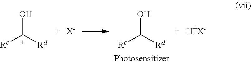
[Rc][C+]([Rd])O.[X-].[Rc]C([Rd])O.[H+X-]
